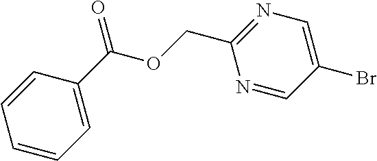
C1=CC=C(C(OCC2=NC=C(Br)C=N2)=O)C=C1
